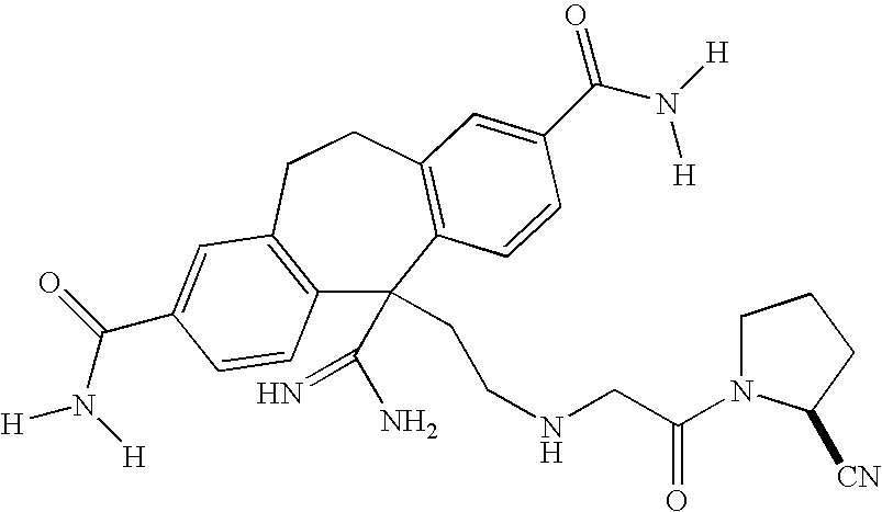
C12=C(CCC3=C(C=CC(C(=O)N([H])[H])=C3)C1(CCNCC(=O)N1CCCC1[CN])C(N)=N)C=C(C(N([H])[H])=O)C=C2
